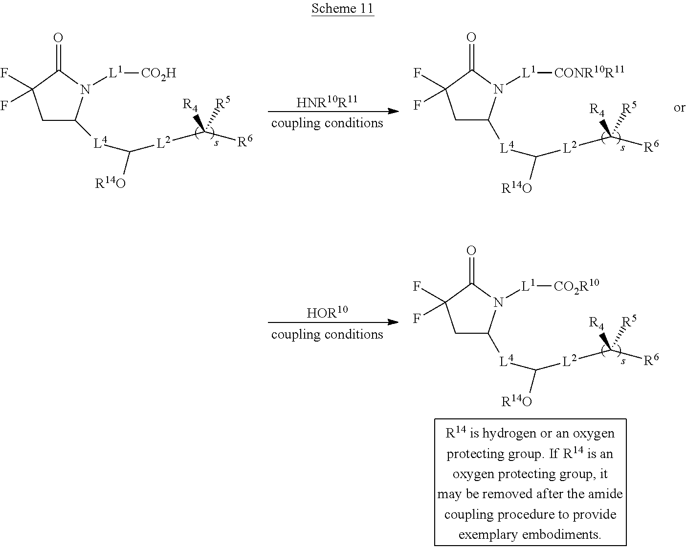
[HNR10R11].[L1]([CO2H])N1C([L4]C([L2]C([R6])([R4])[R5])[R14O])CC(F)(F)C1=O.[L1]([CONR10R11])N1C([L4]C([L2]C([R6])([R4])[R5])[R14O])CC(F)(F)C1=O.[HOR10].[L1]([CO2R10])N1C([L4]C([L2]C([R6])([R4])[R5])[R14O])CC(F)(F)C1=O
